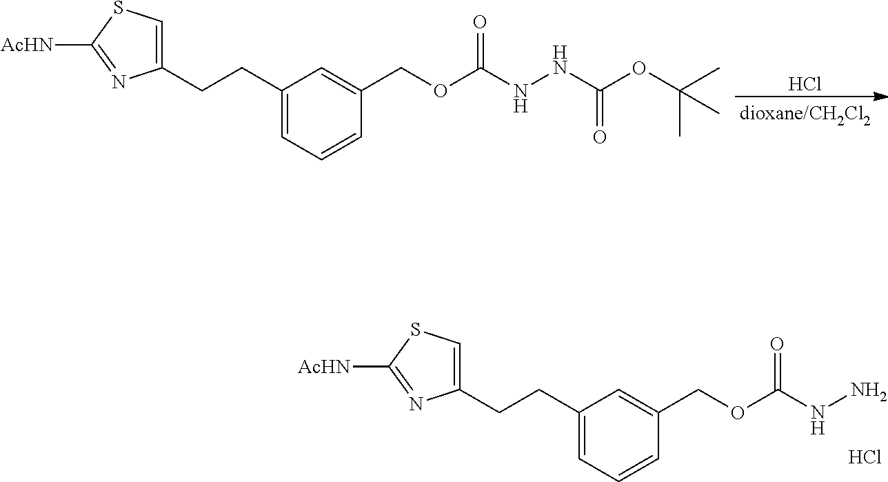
C1(CCC2=CC=CC(COC(NN)=O)=C2)=CSC([AcHN])=N1.Cl.Cl.C1(CCC2=CC=CC(COC(NNC(OC(C)(C)C)=O)=O)=C2)=CSC([AcHN])=N1
